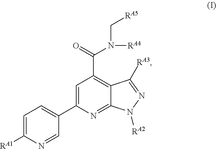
C1=C([RA1])N=CC(C2=CC(C(=O)N([RA4])C[RA5])=C3C(=N2)N([RA2])N=C3[RA3])=C1
